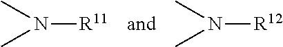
N([R11])(C)C.N([R12])(C)C
